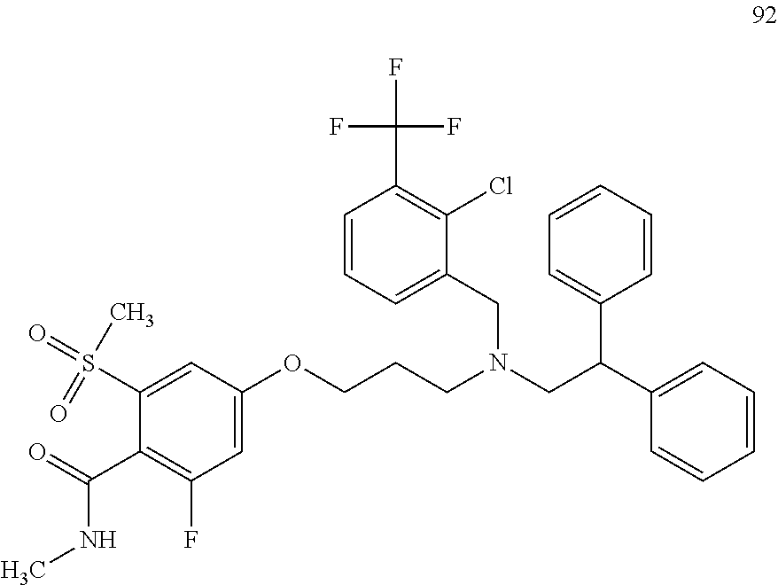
C1=C(OCCCN(CC(C2=CC=CC=C2)C2=CC=CC=C2)CC2=CC=CC(C(F)(F)F)=C2Cl)C=C(S(=O)(C)=O)C(C(=O)NC)=C1F
